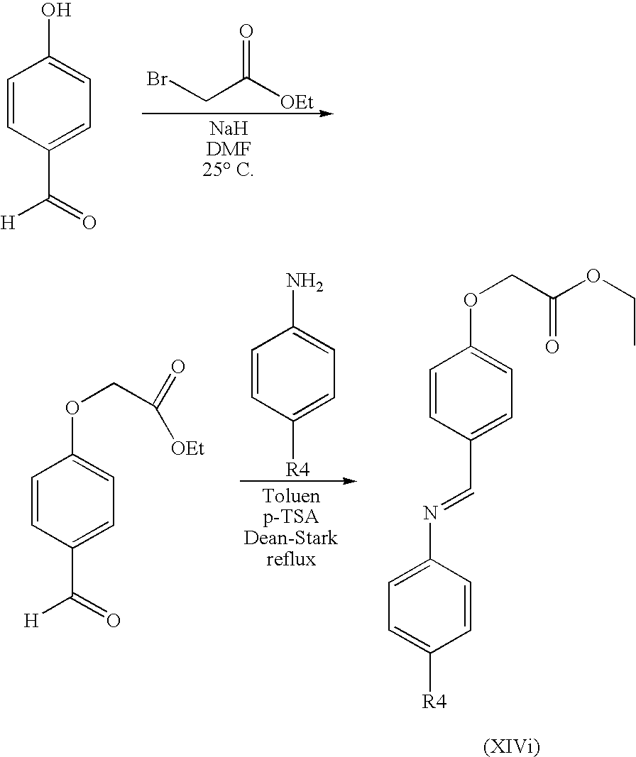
C1=CC(C([H])=O)=CC=C1O.O=C([OEt])CBr.C1=CC(C(=O)[H])=CC=C1OCC(=O)[OEt].C1=CC([R4])=CC=C1N.C1(N=CC2=CC=C(OCC(OCC)=O)C=C2)=CC=C([R4])C=C1
